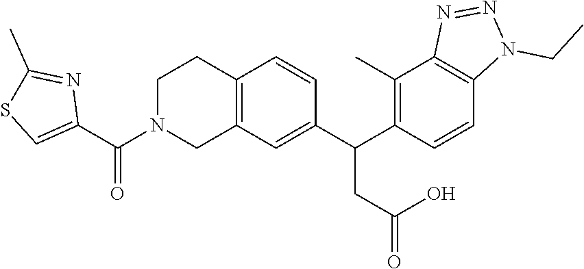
C12=C(C=C(C(C3=C(C)C4=C(C=C3)N(CC)N=N4)CC(=O)O)C=C1)CN(C(C1=CSC(C)=N1)=O)CC2
